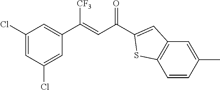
C1(Cl)=CC(Cl)=CC(C(=CC(=O)C2=CC3=C(C=CC(C)=C3)S2)[CF3])=C1
